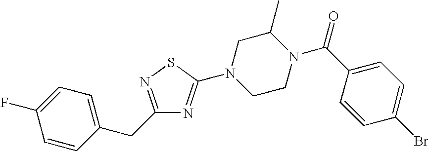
C1=CC(CC2=NSC(N3CCN(C(C4=CC=C(Br)C=C4)=O)C(C)C3)=N2)=CC=C1F
